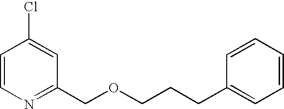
C1=CN=C(COCCCC2=CC=CC=C2)C=C1Cl
